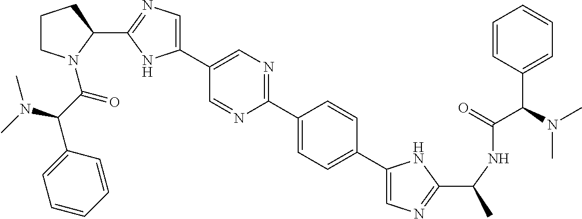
C1(C2=CN=C(C3=CC=C(C4=CN=C(C(C)NC(=O)C(C5=CC=CC=C5)N(C)C)N4)C=C3)N=C2)=CN=C(C2N(C(C(C3=CC=CC=C3)N(C)C)=O)CCC2)N1
